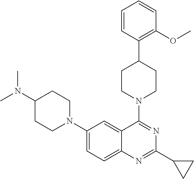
C1(N2CCC(N(C)C)CC2)=CC=C2C(=C1)C(N1CCC(C3=C(OC)C=CC=C3)CC1)=NC(C1CC1)=N2
